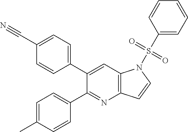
C12=C(C=C(C3=CC=C(C#N)C=C3)C(C3=CC=C(C)C=C3)=N1)N(S(C1=CC=CC=C1)(=O)=O)C=C2
